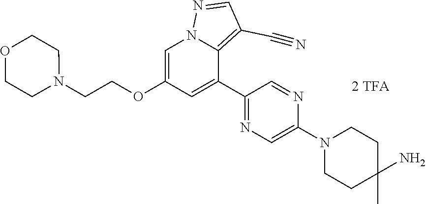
C1=C(OCCN2CCOCC2)C=C(C2=NC=C(N3CCC(N)(C)CC3)N=C2)C2=C(C#N)C=NN12
